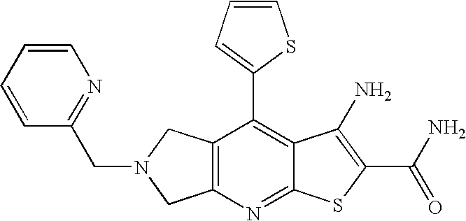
C12=C(CN(CC3=NC=CC=C3)C1)C(C1=CC=CS1)=C1C(=N2)SC(C(N)=O)=C1N
